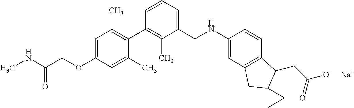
C1=C(OCC(NC)=O)C=C(C)C(C2=C(C)C(CNC3=CC4=C(C=C3)C(CC(=O)[O-])C3(C4)CC3)=CC=C2)=C1C.[Na]
